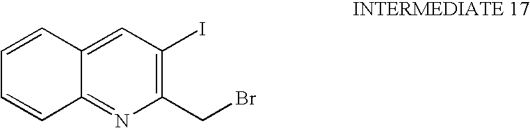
C12=CC(I)=C(CBr)N=C1C=CC=C2
